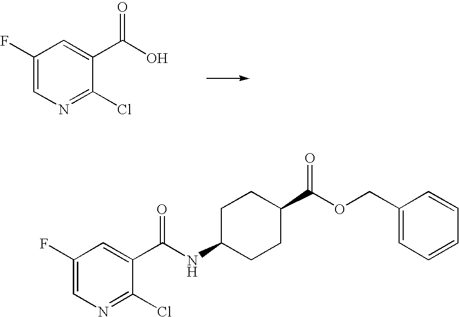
C1(F)=CN=C(Cl)C(C(O)=O)=C1.C1(F)=CN=C(Cl)C(C(NC2CCC(C(OCC3=CC=CC=C3)=O)CC2)=O)=C1
